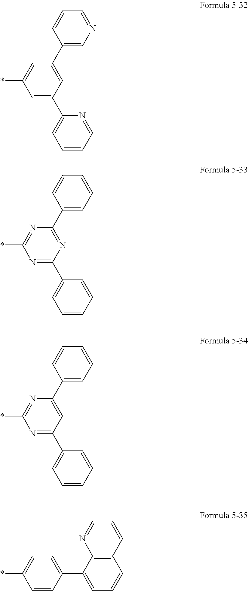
C1=C(C2=CN=CC=C2)C=C(*)C=C1C1=CC=CC=N1.N1=C(C2=CC=CC=C2)N=C(*)N=C1C1=CC=CC=C1.C1=C(C2=CC=CC=C2)N=C(*)N=C1C1=CC=CC=C1.C1(C2=CC=CC3=C2N=CC=C3)=CC=C(*)C=C1
